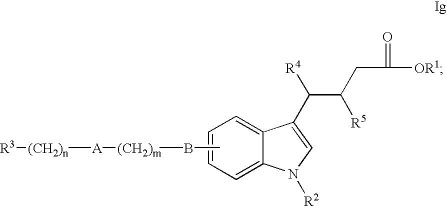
C1=C2C(=CC=C1)C(C(C(CC(=O)[OR1])[R5])[R4])=CN2[R2].CB[(CH2)m][A][(CH2)n][R3]
